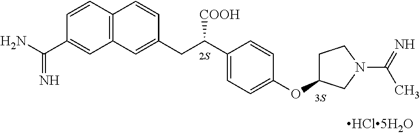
C12=C(C=CC(C(N)=N)=C1)C=CC(CC(C1=CC=C(OC3CCN(C(=N)C)C3)C=C1)[COOH])=C2
